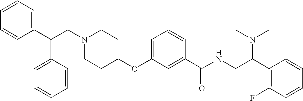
N1(CC(C2=CC=CC=C2)C2=CC=CC=C2)CCC(OC2=CC=CC(C(NCC(C3=C(F)C=CC=C3)N(C)C)=O)=C2)CC1
